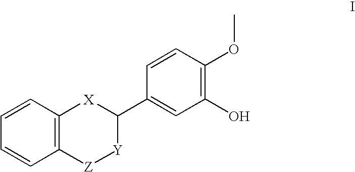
C1=CC2=C(C=C1)[Z][Y]C(C1=CC(O)=C(OC)C=C1)[X]2
